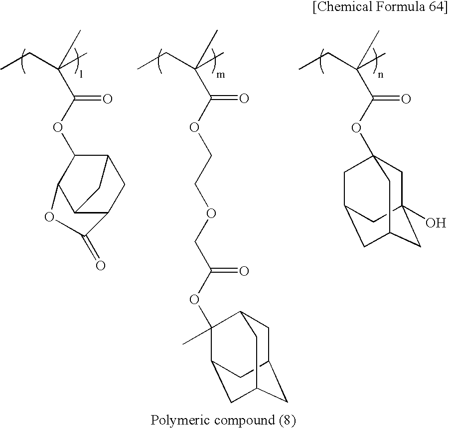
CCC(C)(C)C(OC1C2C3C(CC1C3)C(=O)O2)=O.CCC(C)(C)C(OC12CC3(O)CC(CC(C1)C3)C2)=O.CCC(C)(C)C(OCCOCC(OC1(C)C2CC3CC(CC1C3)C2)=O)=O
